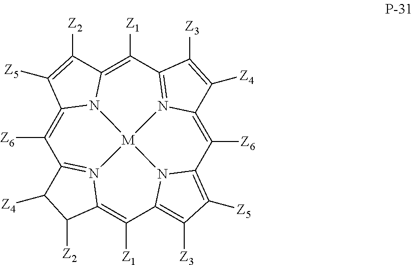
C1([Z6])=C2N3C(=C([Z1])C4=N5C(=C([Z6])C6=C([Z5])C([Z3])=C7N6[M]35N3=C1C([Z4])C([Z2])C3=C7[Z1])C([Z4])=C4[Z3])C([Z2])=C2[Z5]
